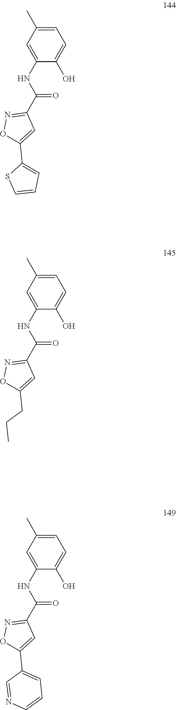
C1(NC(C2=NOC(C3=CC=CS3)=C2)=O)=CC(C)=CC=C1O.C1(NC(C2=NOC(CCC)=C2)=O)=CC(C)=CC=C1O.C1(NC(C2=NOC(C3=CC=CN=C3)=C2)=O)=CC(C)=CC=C1O
